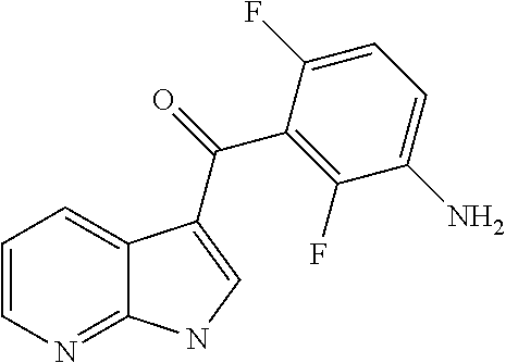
C12=NC=CC=C1C(C(=O)C1=C(F)C(N)=CC=C1F)=CN2
